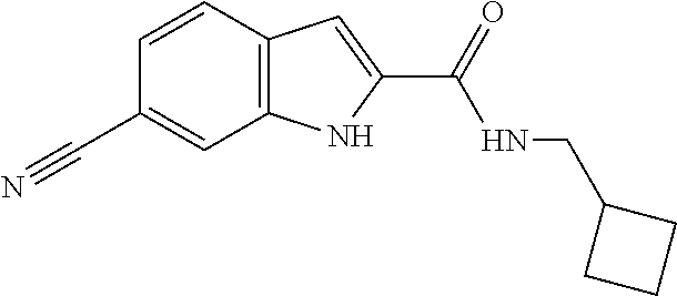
C1=CC2=C(C=C1C#N)NC(C(NCC1CCC1)=O)=C2
